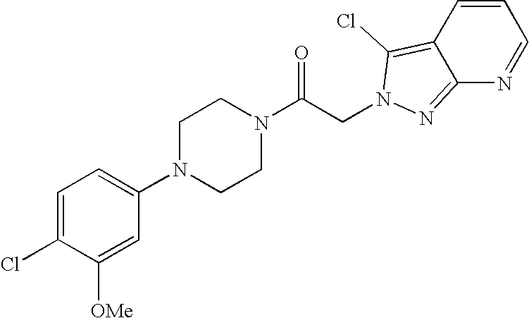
C1=C(Cl)C([OMe])=CC(N2CCN(C(CN3C(Cl)=C4C=CC=NC4=N3)=O)CC2)=C1
